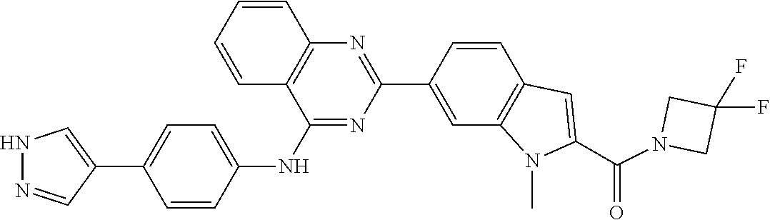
C1(F)(F)CN(C(C2=CC3=C(C=C(C4=NC5=C(C(NC6=CC=C(C7=CNN=C7)C=C6)=N4)C=CC=C5)C=C3)N2C)=O)C1
